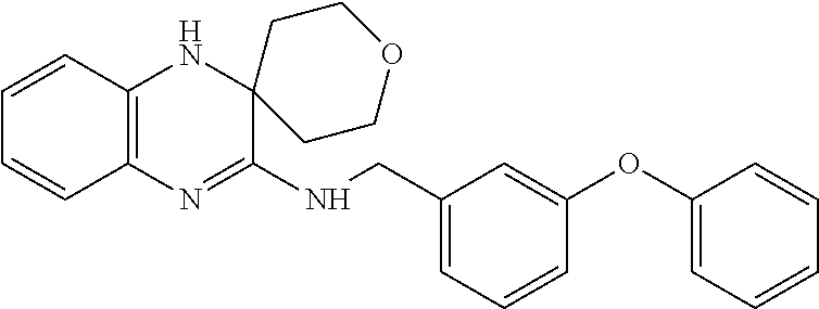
C1=CC2=C(C=C1)N=C(NCC1=CC=CC(OC3=CC=CC=C3)=C1)C1(N2)CCOCC1
